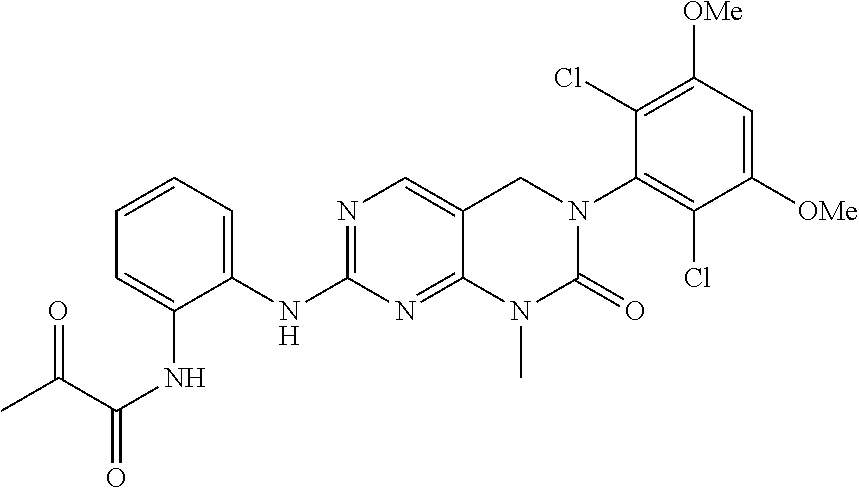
C1(NC2=CC=CC=C2NC(=O)C(C)=O)=NC=C2C(=N1)N(C)C(=O)N(C1=C(Cl)C([OMe])=CC([OMe])=C1Cl)C2
